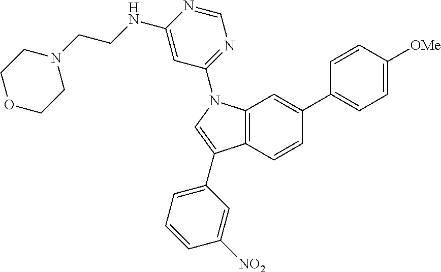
C12=C(C=CC(C3=CC=C([OMe])C=C3)=C1)C(C1=CC=CC([NO2])=C1)=CN2C1=NC=NC(NCCN2CCOCC2)=C1
